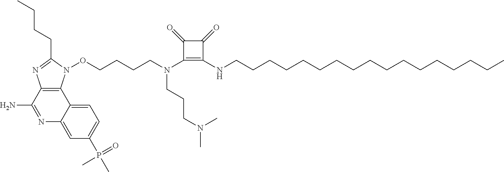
C1=C2C(=CC(P(=O)(C)C)=C1)N=C(N)C1=C2N(OCCCCN(C2=C(NCCCCCCCCCCCCCCCCC)C(=O)C2=O)CCCN(C)C)C(CCCC)=N1
